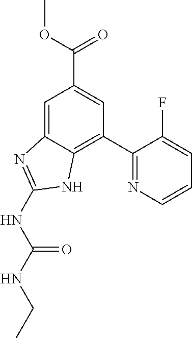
C1=C2C(=C(C3=NC=CC=C3F)C=C1C(=O)OC)NC(NC(NCC)=O)=N2
